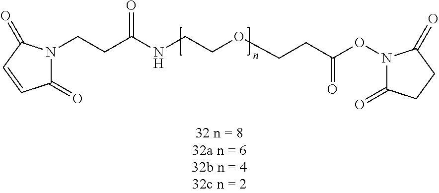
C1(=O)N(CCC(NCCOCCC(ON2C(=O)CCC2=O)=O)=O)C(=O)C=C1
